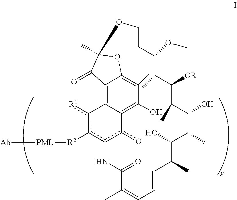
c1([R1])c([R2][PML][Ab])c2c(o)C3=C(O)C(C)=C4C(=C13)C(=O)C(C)(OC=CC(OC)C(C)C([OR])C(C)C(O)C(C)C(O)C(C)C=CC=C(C)C(=O)N2)O4
